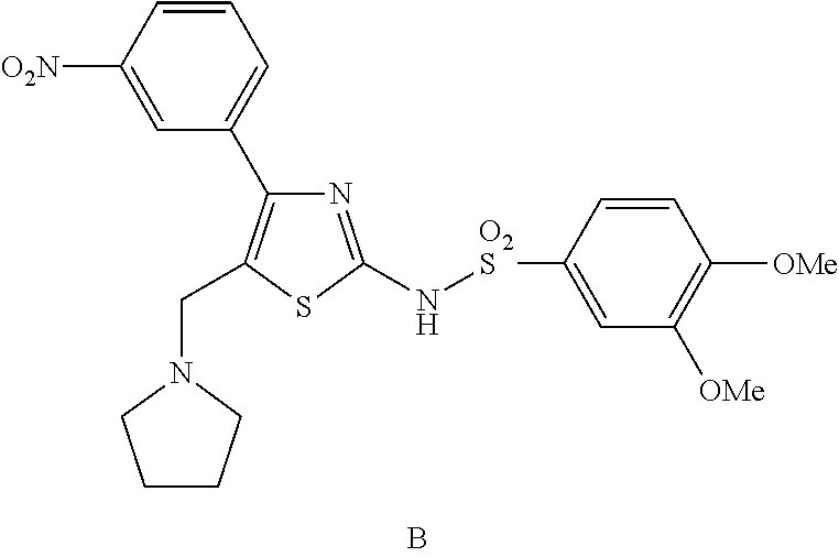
C1=CC([O2N])=CC(C2=C(CN3CCCC3)SC(N[O2S]C3=CC([OMe])=C([OMe])C=C3)=N2)=C1
